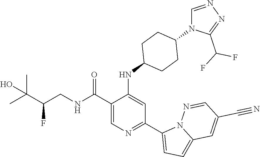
C1(C(NCC(C(C)(C)O)F)=O)=CN=C(C2=CC=C3N2N=CC(C#N)=C3)C=C1NC1CCC(N2C=NN=C2C(F)F)CC1
